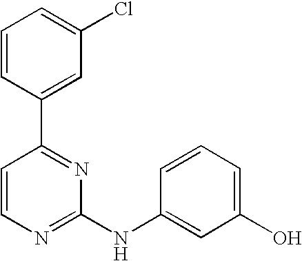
C1=CC(C2=NC(NC3=CC(O)=CC=C3)=NC=C2)=CC(Cl)=C1
